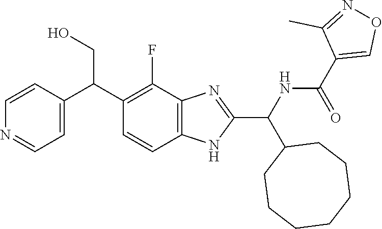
C1(C(C2CCCCCCC2)NC(C2=CON=C2C)=O)=NC2=C(C=CC(C(C3=CC=NC=C3)CO)=C2F)N1
